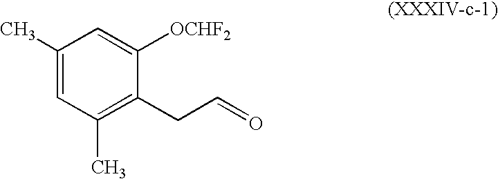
C1(C)=CC(C)=C(CC=O)C([OCHF2])=C1
